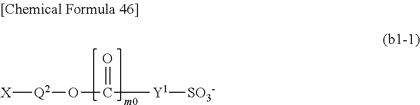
[X][Q2]OC([Y1][SO3-])=O
